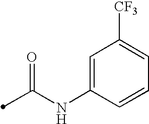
C1=CC(NC(=O)C)=CC([CF3])=C1
